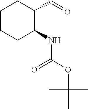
C1CCC(NC(OC(C)(C)C)=O)C(C=O)C1
